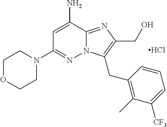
N12C(=NC(CO)=C1CC1=C(C)C([CF3])=CC=C1)C(N)=CC(N1CCOCC1)=N2.Cl
